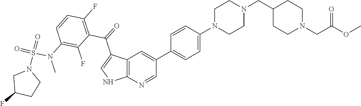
C12=C(N=CC(C3=CC=C(N4CCN(CC5CCN(CC(OC)=O)CC5)CC4)C=C3)=C1)NC=C2C(C1=C(F)C=CC(N(S(N2CC(F)CC2)(=O)=O)C)=C1F)=O
